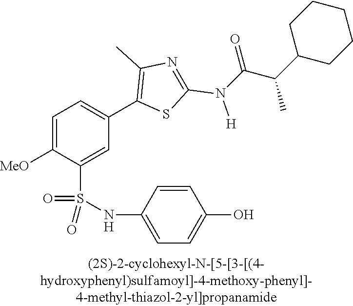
C1=C([MeO])C(S(NC2=CC=C(O)C=C2)(=O)=O)=CC(C2=C(C)N=C(N([H])C(C(C3CCCCC3)C)=O)S2)=C1
